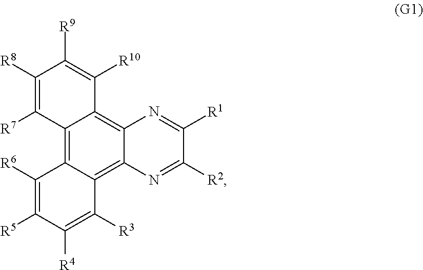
C12=C3C(=C4C(=C1C([R10])=C([R9])C([R8])=C2[R7])N=C([R1])C([R2])=N4)C([R3])=C([R4])C([R5])=C3[R6]
